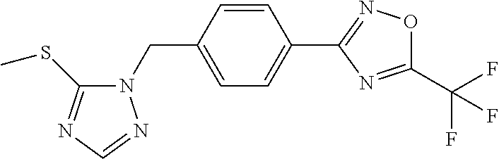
C1=C(CN2C(SC)=NC=N2)C=CC(C2=NOC(C(F)(F)F)=N2)=C1
